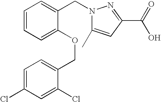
C1=CC=C(OCC2=CC=C(Cl)C=C2Cl)C(CN2C(C)=CC(C(=O)O)=N2)=C1
